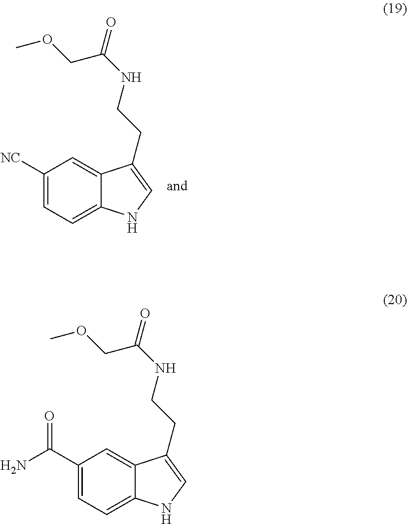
C1([NC])=CC=C2C(=C1)C(CCNC(=O)COC)=CN2.C1(C(N)=O)=CC=C2C(=C1)C(CCNC(=O)COC)=CN2
